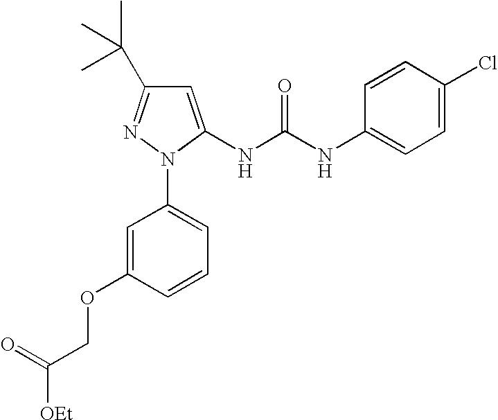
C1=C(NC(NC2=CC=C(Cl)C=C2)=O)N(C2=CC=CC(OCC([OEt])=O)=C2)N=C1C(C)(C)C
